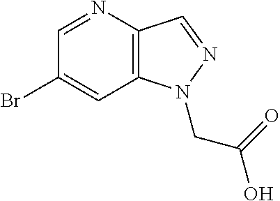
C1(Br)=CC2=C(C=NN2CC(=O)O)N=C1
